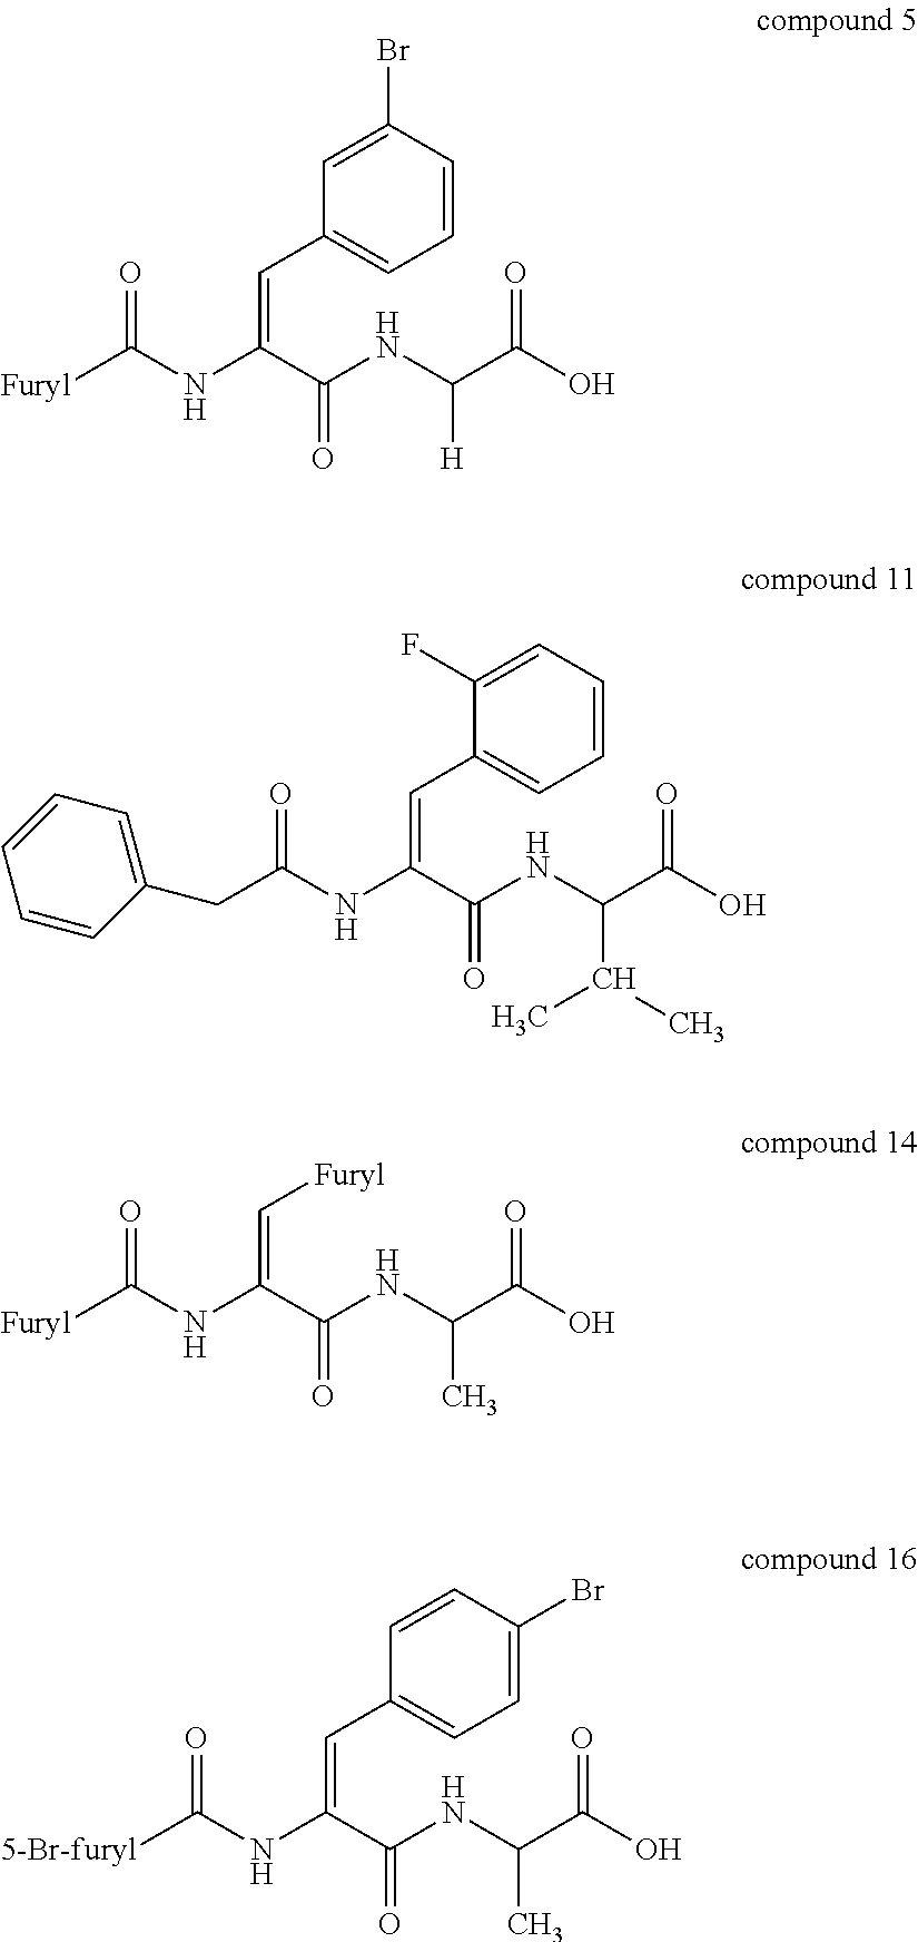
C1=CC(Br)=CC(C=C(NC([Furyl])=O)C(NC(C(O)=O)[H])=O)=C1.C1=CC=C(F)C(C=C(NC(CC2=CC=CC=C2)=O)C(NC(C(O)=O)C(C)C)=O)=C1.[Furyl]C=C(NC([Furyl])=O)C(NC(C(O)=O)C)=O.C1=C(Br)C=CC(C=C(NC([5-Br-furyl])=O)C(NC(C(O)=O)C)=O)=C1
